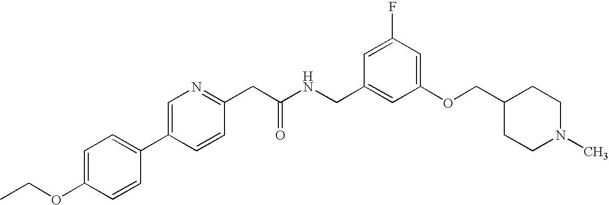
O(C1=CC=C(C2=CN=C(CC(NCC3=CC(OCC4CCN(C)CC4)=CC(F)=C3)=O)C=C2)C=C1)CC
